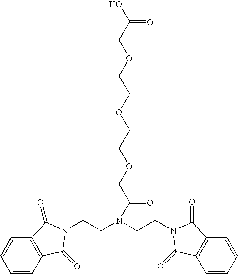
C1=CC2=C(C=C1)C(=O)N(CCN(CCN1C(=O)C3=C(C=CC=C3)C1=O)C(COCCOCCOCC(O)=O)=O)C2=O
